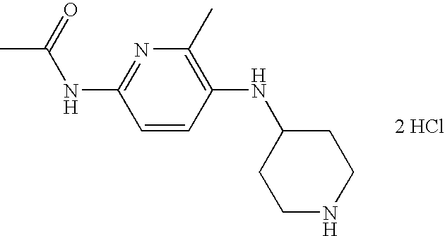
N1=C(NC(=O)C)C=CC(NC2CCNCC2)=C1C.[2 HCl]
